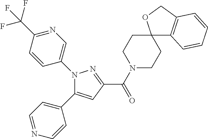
C(=O)(C1=NN(C2=CN=C(C(F)(F)F)C=C2)C(C2=CC=NC=C2)=C1)N1CCC2(CC1)C1=C(CO2)C=CC=C1
